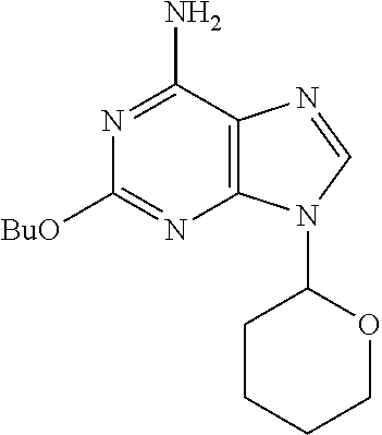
C1([BuO])=NC2=C(C(N)=N1)N=CN2C1CCCCO1
